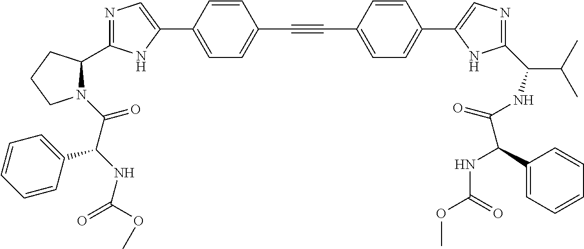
N1=C(C2N(C(C(NC(=O)OC)C3=CC=CC=C3)=O)CCC2)NC(C2=CC=C(C#CC3=CC=C(C4=CN=C(C(C(C)C)NC(=O)C(NC(=O)OC)C5=CC=CC=C5)N4)C=C3)C=C2)=C1
